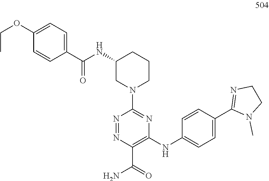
N1=NC(C(=O)N)=C(NC2=CC=C(C3=NCCN3C)C=C2)N=C1N1CCCC(NC(C2=CC=C(OCC)C=C2)=O)C1
